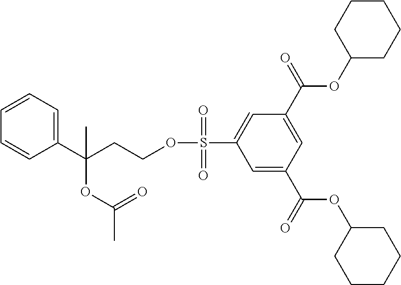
O(S(C1=CC(C(OC2CCCCC2)=O)=CC(C(OC2CCCCC2)=O)=C1)(=O)=O)CCC(C1=CC=CC=C1)(OC(C)=O)C
